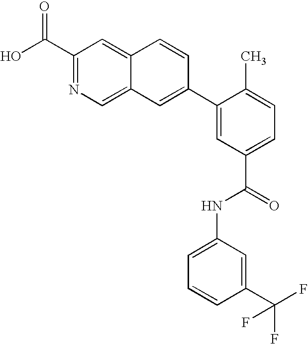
C1(C(O)=O)=NC=C2C(=C1)C=CC(C1=CC(C(=O)NC3=CC=CC(C(F)(F)F)=C3)=CC=C1C)=C2
